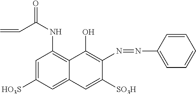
C1=C([HO3S])C=C2C(=C1NC(=O)C=C)C(O)=C(N=NC1=CC=CC=C1)C([SO3H])=C2
